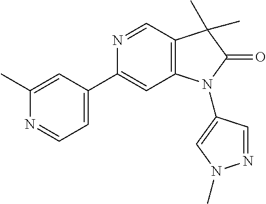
C1(C)=CC(C2=CC3=C(C=N2)C(C)(C)C(=O)N3C2=CN(C)N=C2)=CC=N1
